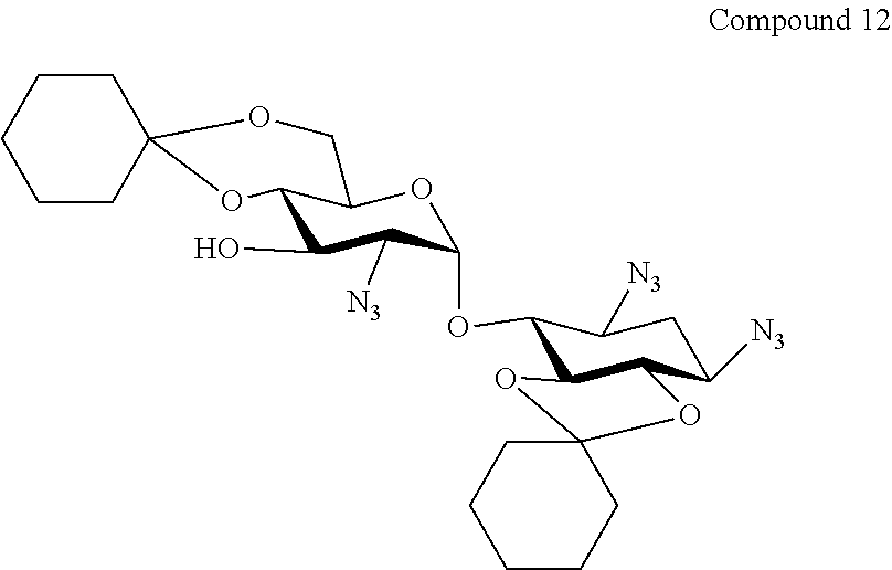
C12C(O)C([N3])C(OC3C4C(C([N3])CC3[N3])OC3(O4)CCCCC3)OC1COC1(O2)CCCCC1
